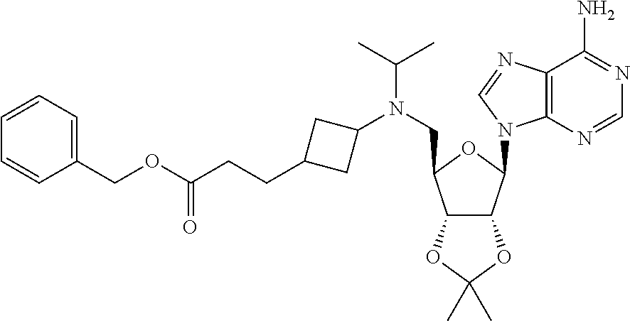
C12C(C(N3C4=C(N=C3)C(N)=NC=N4)OC1CN(C(C)C)C1CC(CCC(OCC3=CC=CC=C3)=O)C1)OC(C)(C)O2
